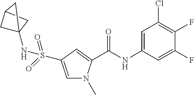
C1=C(S(NC23CC(C2)C3)(=O)=O)C=C(C(NC2=CC(Cl)=C(F)C(F)=C2)=O)N1C
